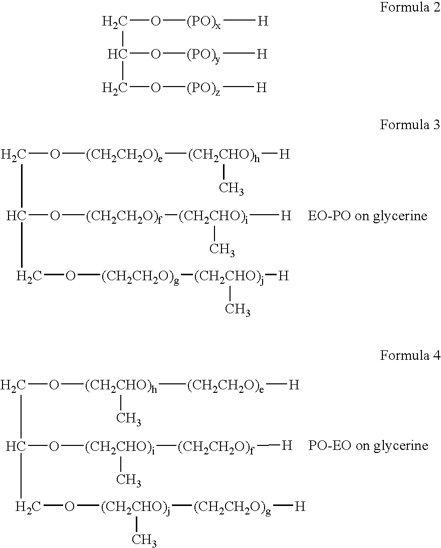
O(CC(O[(CH2CH2O)f][(CH2CHO)i]([H])C)CO[(CH2CH2O)g][(CH2CHO)j]([H])C)[(CH2CH2O)e][(CH2CHO)h]([H])C.O(CC(O[(CH2CHO)i]([(CH2CH2O)f][H])C)CO[(CH2CHO)j]([(CH2CH2O)g][H])C)[(CH2CHO)h]([(CH2CH2O)e][H])C.C(C(O[(PO)y][H])CO[(PO)z][H])O[(PO)x][H]
